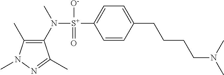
C1(C)=C(N([S+](C2=CC=C(CCCCN(C)C)C=C2)([O-])=O)C)C(C)=NN1C
